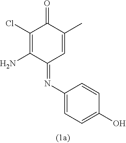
C1(Cl)=C(N)C(=NC2=CC=C(O)C=C2)C=C(C)C1=O
